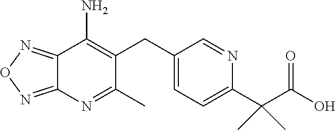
C1(C)=NC2=NON=C2C(N)=C1CC1=CC=C(C(C(O)=O)(C)C)N=C1
